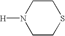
C1CSCCN1[H]
